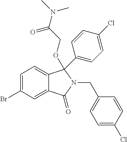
C1=C(Br)C=C2C(=C1)C(C1=CC=C(Cl)C=C1)(OCC(N(C)C)=O)N(CC1=CC=C(Cl)C=C1)C2=O
